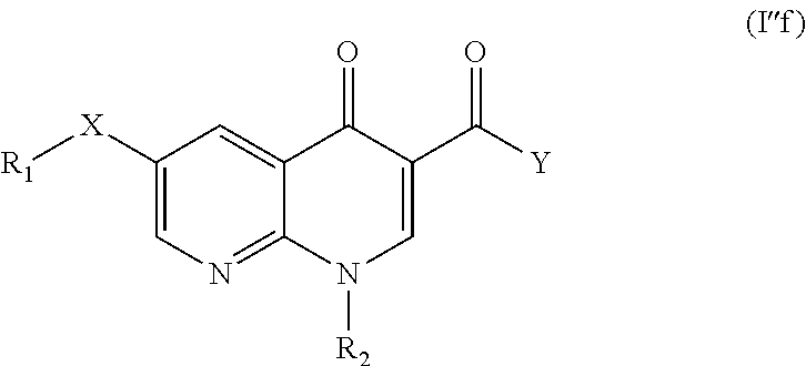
C1([X][R1])=CN=C2C(=C1)C(=O)C(C(=O)[Y])=CN2[R2]
